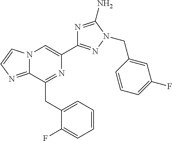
N12C(=NC=C1)C(CC1=CC=CC=C1F)=NC(C1=NN(CC3=CC(F)=CC=C3)C(N)=N1)=C2
